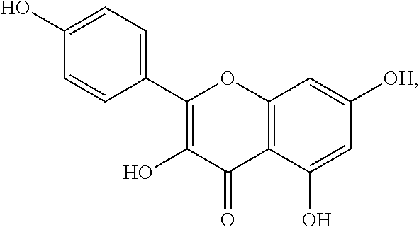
C1(O)=C(C2=CC=C(O)C=C2)OC2=C(C1=O)C(O)=CC([OH])=C2
